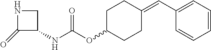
C1(=O)C(NC(OC2CCC(=CC3=CC=CC=C3)CC2)=O)CN1
